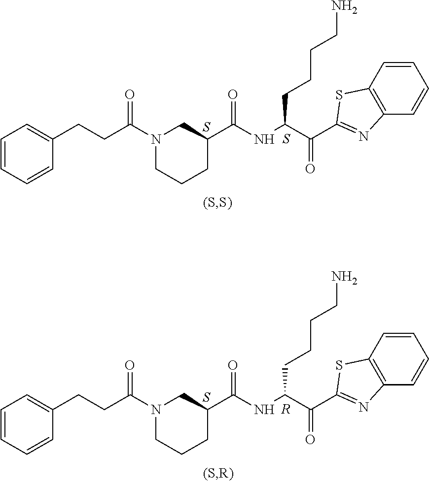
C1(CCC(N2CCCC(C(NC(C(C3=NC4=C(S3)C=CC=C4)=O)CCCCN)=O)C2)=O)=CC=CC=C1.S.S.C1(CCC(N2CCCC(C(NC(C(C3=NC4=C(S3)C=CC=C4)=O)CCCCN)=O)C2)=O)=CC=CC=C1.S.[R]
